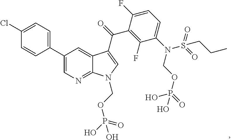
C1(Cl)=CC=C(C2=CN=C3C(=C2)C(C(=O)C2=C(F)C(N(S(CCC)(=O)=O)COP(=O)(O)O)=CC=C2F)=CN3COP(O)(=O)O)C=C1
